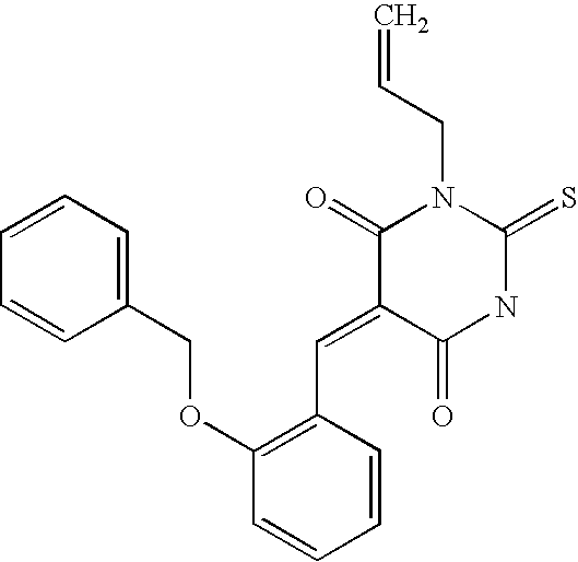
C1=CC=CC(COC2=C(C=C3C(=O)NC(=S)N(CC=C)C3=O)C=CC=C2)=C1
